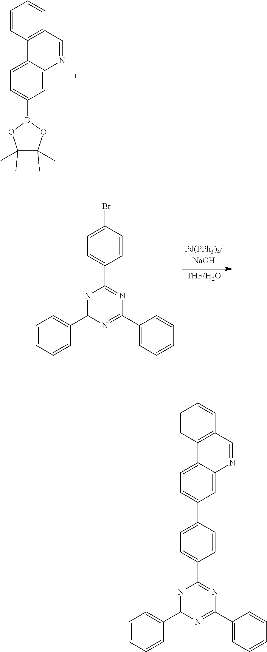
C1=CC2=C(C=C1)C=NC1=CC(B3OC(C)(C)C(C)(C)O3)=CC=C21.C1=CC=CC(C2=NC(C3=CC=C(Br)C=C3)=NC(C3=CC=CC=C3)=N2)=C1.C1(C2=NC(C3=CC=CC=C3)=NC(C3=CC=CC=C3)=N2)=CC=C(C2=CC=C3C(=C2)N=CC2=C3C=CC=C2)C=C1
